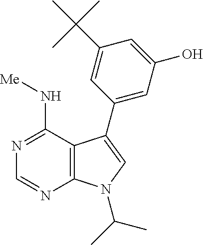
N1=C(N[Me])C2=C(N=C1)N(C(C)C)C=C2C1=CC(O)=CC(C(C)(C)C)=C1
